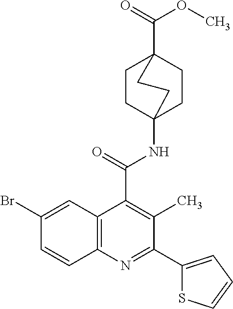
C1CC2(NC(=O)C3=C(C)C(C4=CC=CS4)=NC4=C3C=C(Br)C=C4)CCC1(C(=O)OC)CC2
